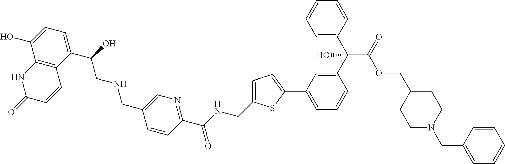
C1(C(CNCC2=CN=C(C(NCC3=CC=C(C4=CC=CC(C(C5=CC=CC=C5)(C(OCC5CCN(CC6=CC=CC=C6)CC5)=O)O)=C4)S3)=O)C=C2)O)=CC=C(O)C2=C1C=CC(=O)N2
